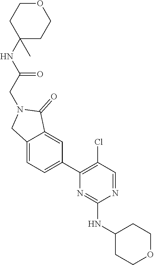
N1=CC(Cl)=C(C2=CC=C3C(=C2)C(=O)N(CC(NC2(C)CCOCC2)=O)C3)N=C1NC1CCOCC1
